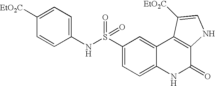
C1(NS(C2=CC=C3C(=C2)C2=C(C(=O)N3)NC=C2[EtO2C])(=O)=O)=CC=C([EtO2C])C=C1
